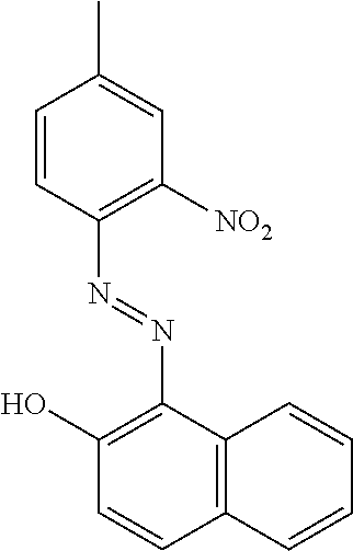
C1=CC(N=NC2=C(O)C=CC3=C2C=CC=C3)=C([NO2])C=C1C
